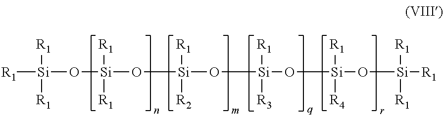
[R1][Si]([R1])([R1])O[Si]([R1])([R1])O[Si]([R1])([R2])O[Si]([R1])([R3])O[Si]([R1])([R4])O[Si]([R1])([R1])[R1]
